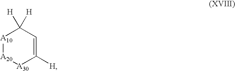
[A10]1[A20][A30]C([H])=CC1([H])[H]
